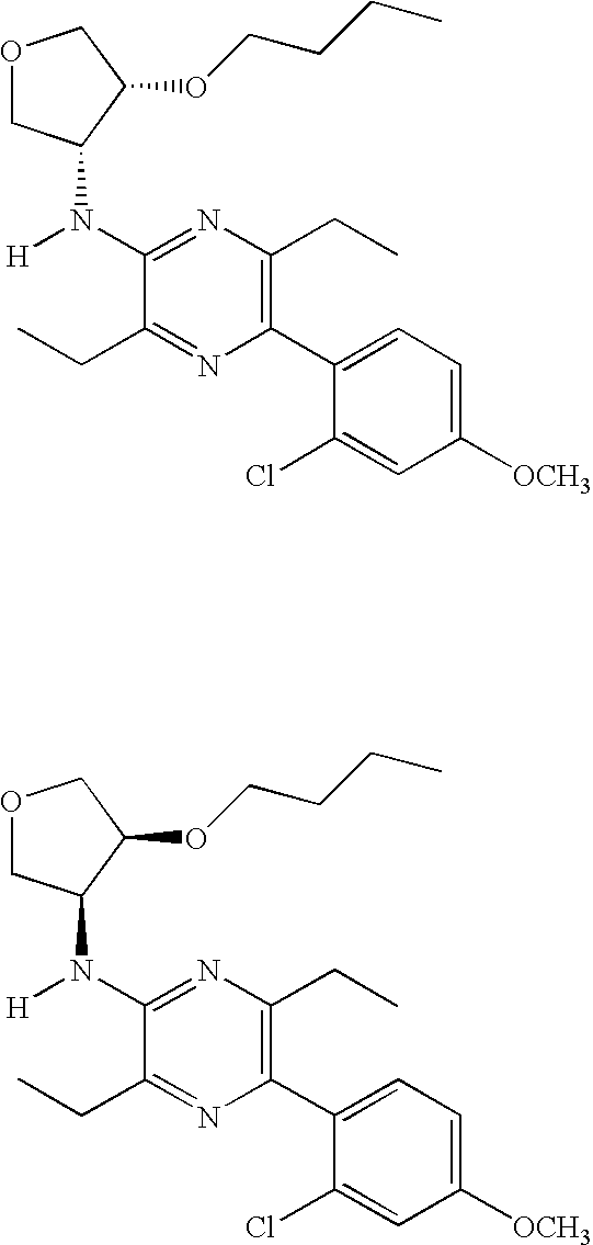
C1OCC(OCCCC)C1N(C1=NC(CC)=C(C2=CC=C([OCH3])C=C2Cl)N=C1CC)[H].C1OCC(OCCCC)C1N(C1=NC(CC)=C(C2=CC=C([OCH3])C=C2Cl)N=C1CC)[H]
